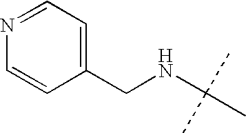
N1=CC=C(CNC(C)(C)C)C=C1
